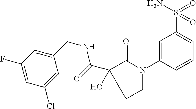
C1(=O)N(C2=CC(S(=O)(N)=O)=CC=C2)CCC1(O)C(NCC1=CC(F)=CC(Cl)=C1)=O
